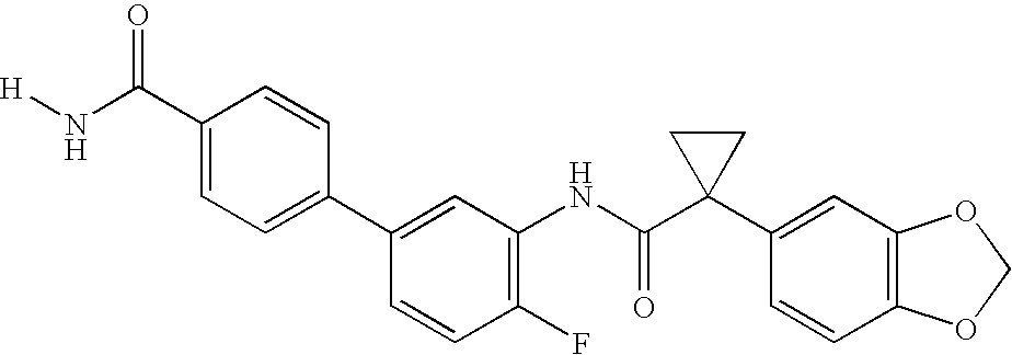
C1(F)=C(NC(C2(C3=CC4=C(C=C3)OCO4)CC2)=O)C=C(C2=CC=C(C(N[H])=O)C=C2)C=C1
